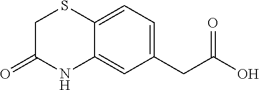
C1(CC(O)=O)=CC=C2C(=C1)NC(=O)CS2
